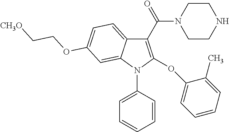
C1(C(=O)N2CCNCC2)=C(OC2=CC=CC=C2C)N(C2=CC=CC=C2)C2=CC(OCC[CH3O])=CC=C12
